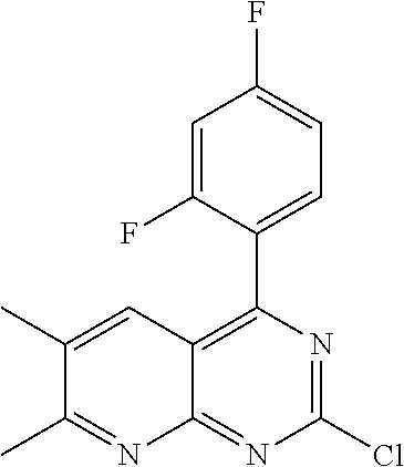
ClC1=NC(C2=CC=C(F)C=C2F)=C2C(=N1)N=C(C)C(C)=C2
